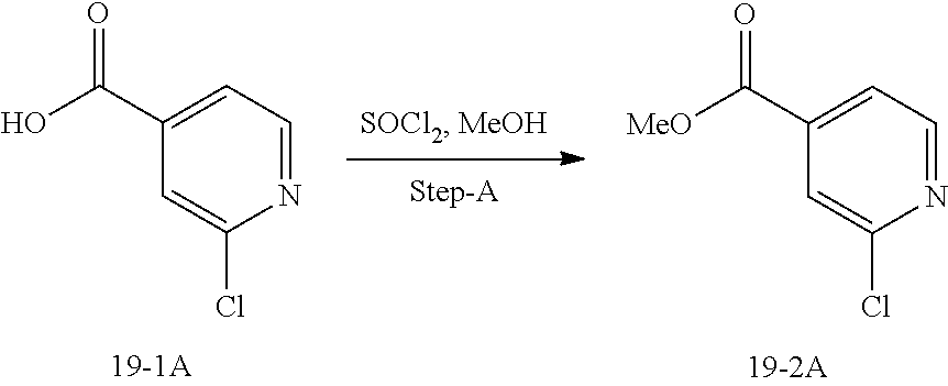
C1(C(O)=O)=CC=NC(Cl)=C1.C1(C([MeO])=O)=CC=NC(Cl)=C1
